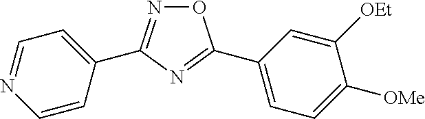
C1(C2=NOC(C3=CC=C([OMe])C([OEt])=C3)=N2)=CC=NC=C1
